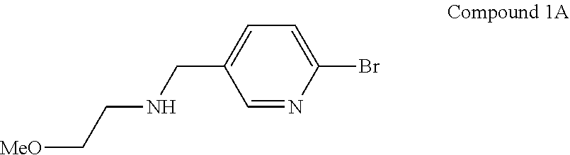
C1=NC(Br)=CC=C1CNCC[MeO]
